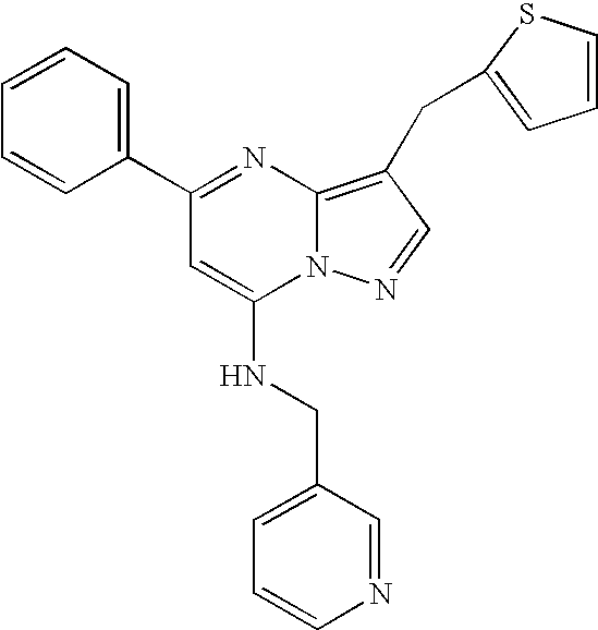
C1=CC(C2=NC3=C(CC4=CC=CS4)C=NN3C(NCC3=CC=CN=C3)=C2)=CC=C1
